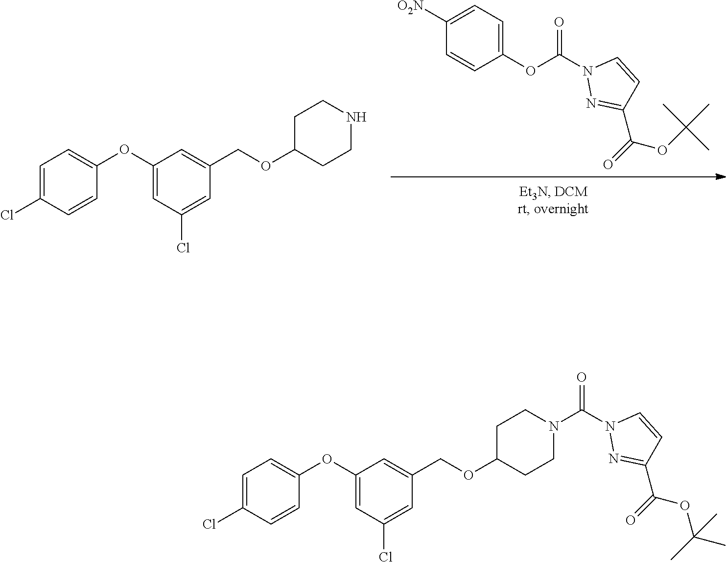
O(C(=O)N1N=C(C(OC(C)(C)C)=O)C=C1)C1=CC=C([O2N])C=C1.C1=C(Cl)C=CC(OC2=CC(Cl)=CC(COC3CCNCC3)=C2)=C1.C1=C(Cl)C=CC(OC2=CC(Cl)=CC(COC3CCN(C(=O)N4N=C(C(OC(C)(C)C)=O)C=C4)CC3)=C2)=C1
